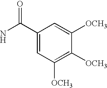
C1(C(N)=O)=CC([OCH3])=C([OCH3])C([OCH3])=C1
